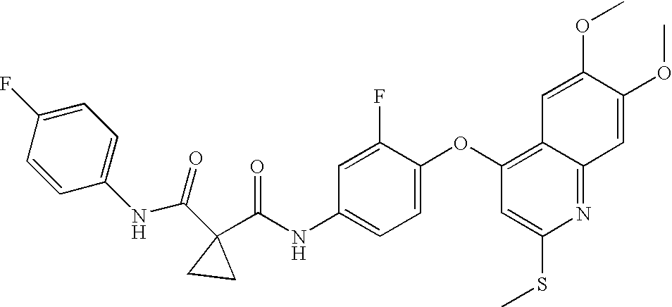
N1=C2C(=C(OC3=CC=C(NC(C4(C(NC5=CC=C(F)C=C5)=O)CC4)=O)C=C3F)C=C1SC)C=C(OC)C(OC)=C2
